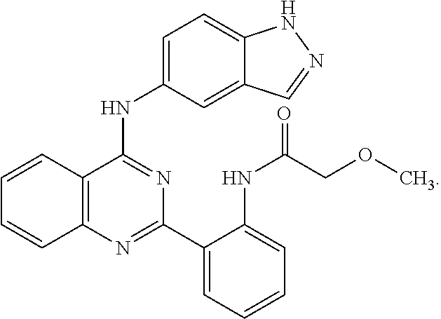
C12=C(N=C(C3=CC=CC=C3NC(=O)COC)N=C1NC1=CC=C3C(=C1)C=NN3)C=CC=C2
